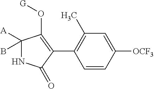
C1([A])(B)NC(=O)C(C2=C(C)C=C([OCF3])C=C2)=C1O[G]
